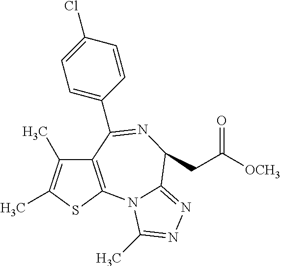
C1=C(Cl)C=CC(C2=NC(CC([OCH3])=O)C3=NN=C(C)N3C3=C2C(C)=C(C)S3)=C1
